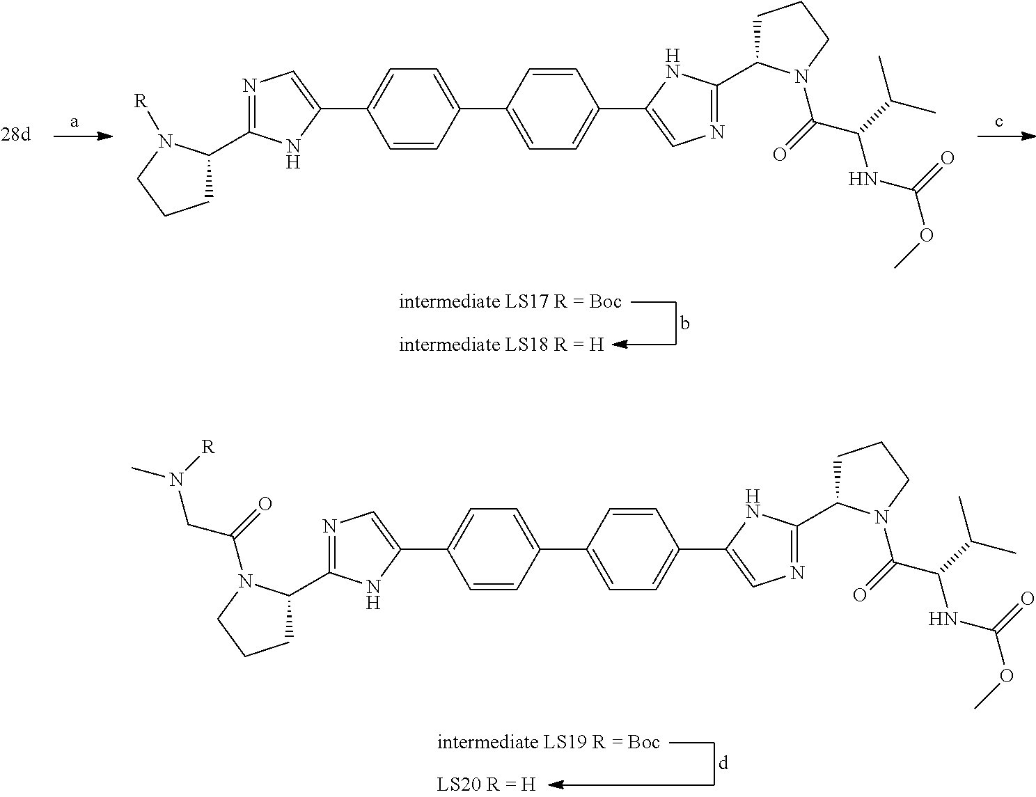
C1C(C2=NC=C(C3=CC=C(C4=CC=C(C5=CN=C(C6CCCN6C(=O)C(C(C)C)NC(OC)=O)N5)C=C4)C=C3)N2)N([R])CC1.C1C(C2=NC=C(C3=CC=C(C4=CC=C(C5=CN=C(C6CCCN6C(=O)C(C(C)C)NC(OC)=O)N5)C=C4)C=C3)N2)N(C(CN([R])C)=O)CC1
